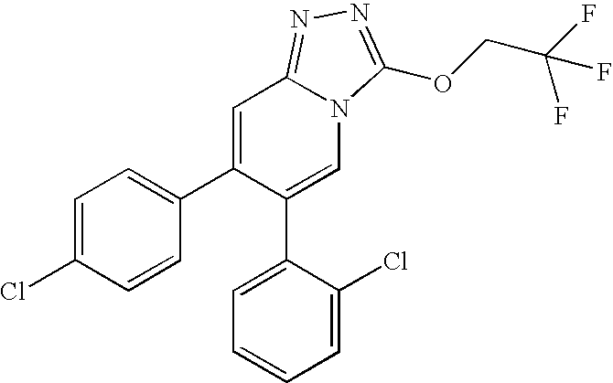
C1=C(Cl)C=CC(C2=CC3=NN=C(OCC(F)(F)F)N3C=C2C2=CC=CC=C2Cl)=C1
